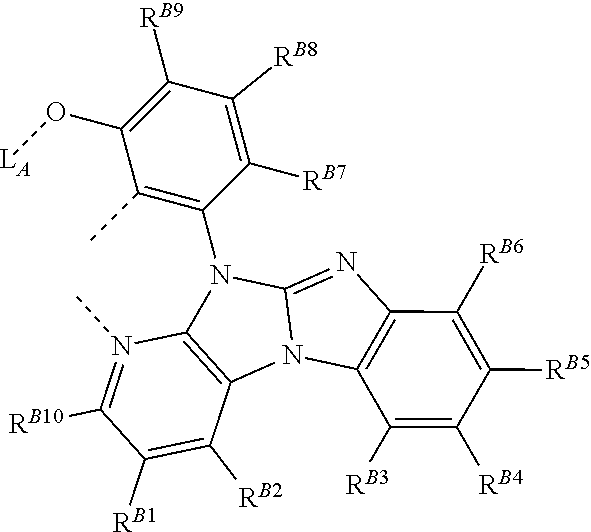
N1(C)=C([RB10])C([RB1])=C([RB2])C2=C1N(C1=C(C)C(O[LA])=C([RB9])C([RB8])=C1[RB7])C1=NC3=C(N21)C([RB3])=C([RB4])C([RB5])=C3[RB6]
